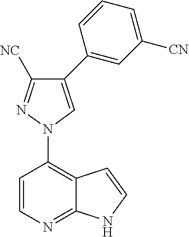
C12=C(N3C=C(C4=CC([CN])=CC=C4)C([CN])=N3)C=CN=C1NC=C2
